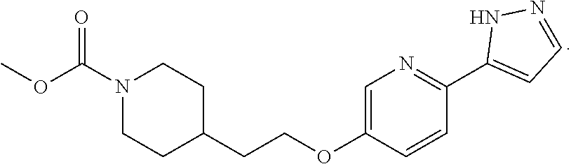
C(COC1=CN=C(C2=CC=NN2)C=C1)C1CCN(C(=O)OC)CC1
